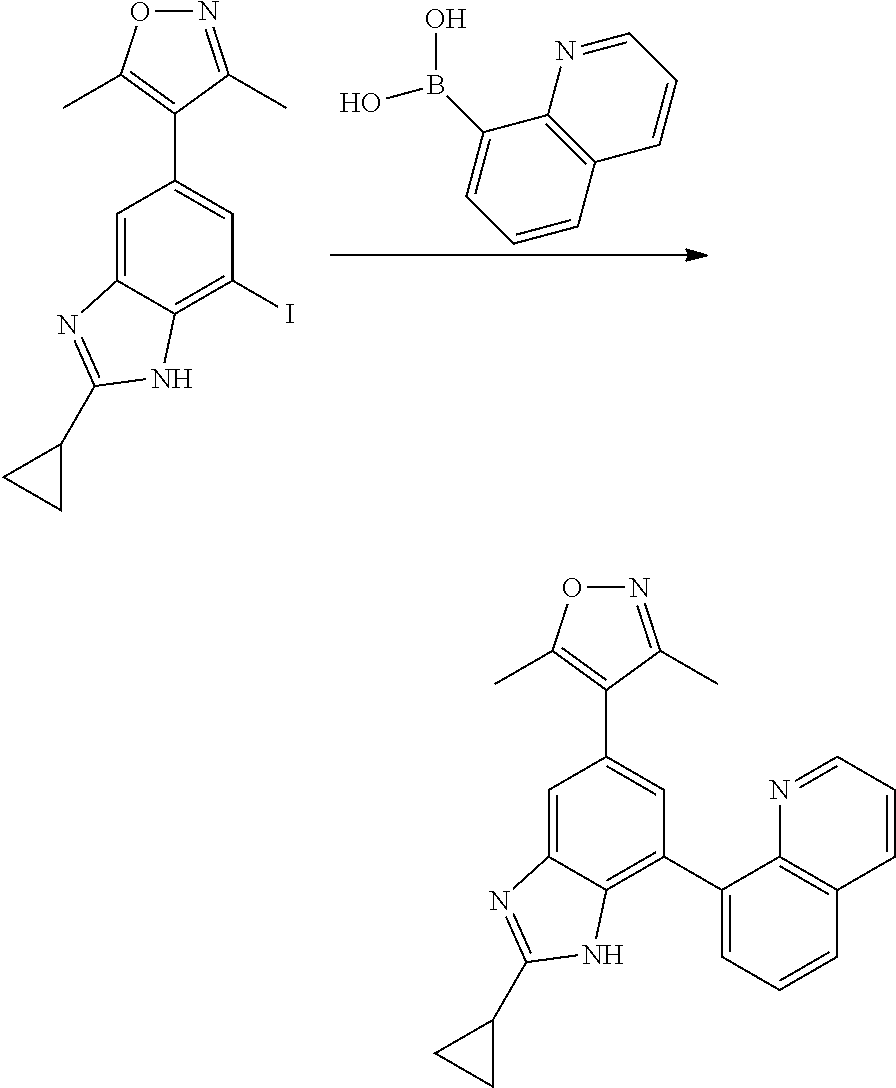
C1=C2C(=C(I)C=C1C1=C(C)ON=C1C)NC(C1CC1)=N2.C1(B(O)O)=CC=CC2=C1N=CC=C2.C1=C2C(=C(C3=CC=CC4=C3N=CC=C4)C=C1C1=C(C)ON=C1C)NC(C1CC1)=N2
